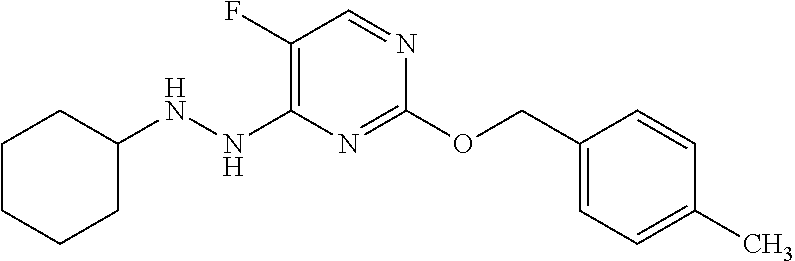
C1(F)=C(NNC2CCCCC2)N=C(OCC2=CC=C(C)C=C2)N=C1
